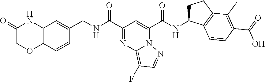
C1(=O)COC2=C(N1)C=C(CNC(C1=NC3=C(F)C=NN3C(C(NC3CCC4=C3C=CC(C(=O)O)=C4C)=O)=C1)=O)C=C2
